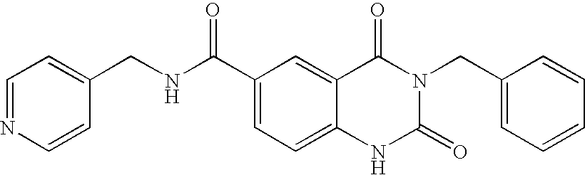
C1=NC=CC(CNC(C2=CC=C3C(=C2)C(=O)N(CC2=CC=CC=C2)C(=O)N3)=O)=C1
